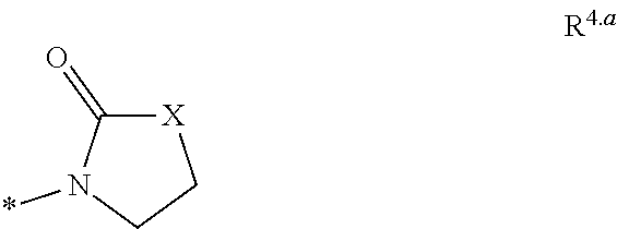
[X]1C(=O)N(*)CC1
